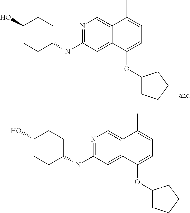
C1(OC2=CC=C(C)C3=CN=C(NC4CCC(O)CC4)C=C23)CCCC1.C1(OC2=CC=C(C)C3=CN=C(NC4CCC(O)CC4)C=C23)CCCC1
